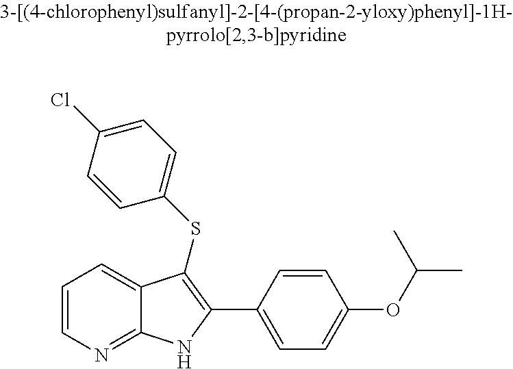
C1=CN=C2C(=C1)C(SC1=CC=C(Cl)C=C1)=C(C1=CC=C(OC(C)C)C=C1)N2
